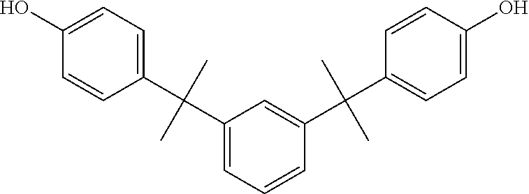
C1(C(C)(C)C2=CC=C(O)C=C2)=CC=CC(C(C)(C)C2=CC=C(O)C=C2)=C1
